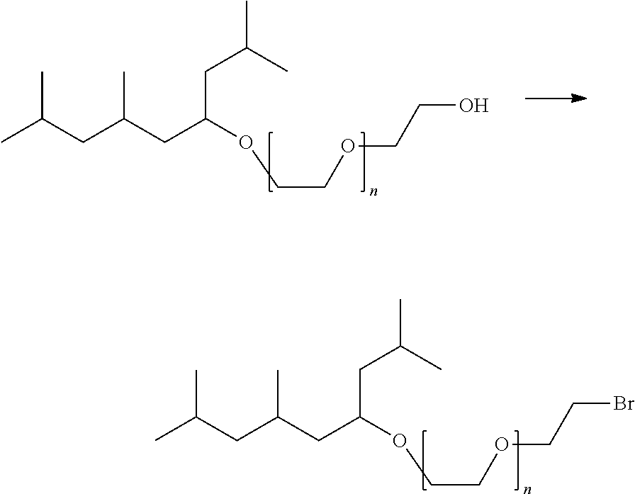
CC(CC(CC(CC(C)C)OCCOCCBr)C)C.CC(CC(CC(CC(C)C)OCCOCCO)C)C
